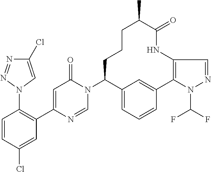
C1(N2C=NC(C3=C(N4C=C(Cl)N=N4)C=CC(Cl)=C3)=CC2=O)C2=CC=CC(=C2)C2=C(NC(=O)C(C)CCC1)C=NN2C(F)F
